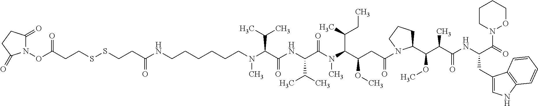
N1(OC(CCSSCCC(NCCCCCCN(C(C(NC(C(N(C(C(CC(=O)N2C(C(C(C(NC(C(=O)N3OCCCC3)CC3=CNC4=C3C=CC=C4)=O)C)OC)CCC2)OC)C(C)CC)C)=O)C(C)C)=O)C(C)C)C)=O)=O)C(=O)CCC1=O
